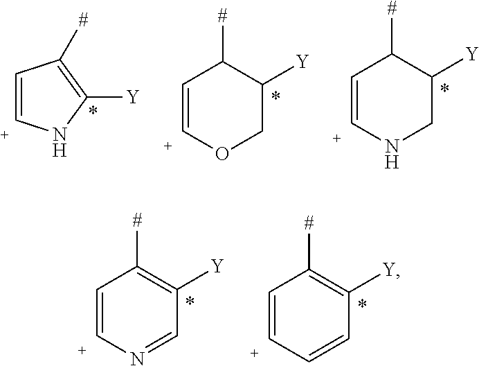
C1=[C+]NC([Y])=C1[#].C1=[C+]OCC([Y])C1[#].C1=[C+]NCC([Y])C1[#].C1=[C+]C=CC([Y])=C1[#].C1=[C+]N=CC([Y])=C1[#]
